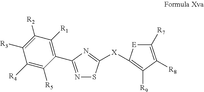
C1(C2=NSC([X]C3=C([R9])C([R8])=C([R7])[E]3)=N2)=C([R1])C([R2])=C([R3])C([R4])=C1[R5]
